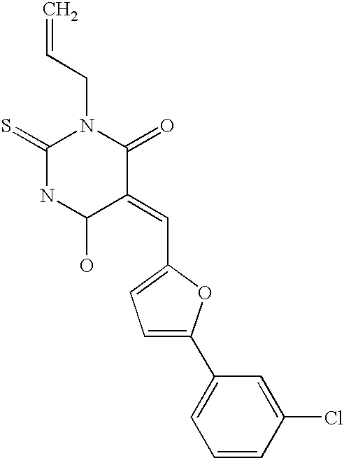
C=CCN1C(=S)NC(O)C(=CC2=CC=C(C3=CC=CC(Cl)=C3)O2)C1=O
